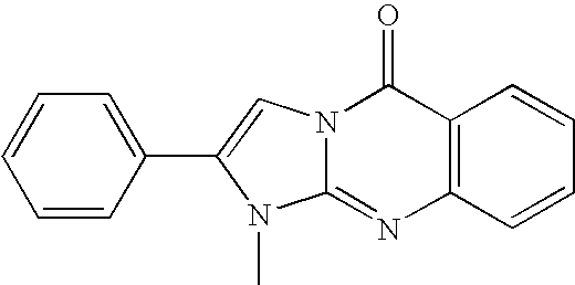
C1(C2=CN3C(=NC4=C(C3=O)C=CC=C4)N2C)=CC=CC=C1
